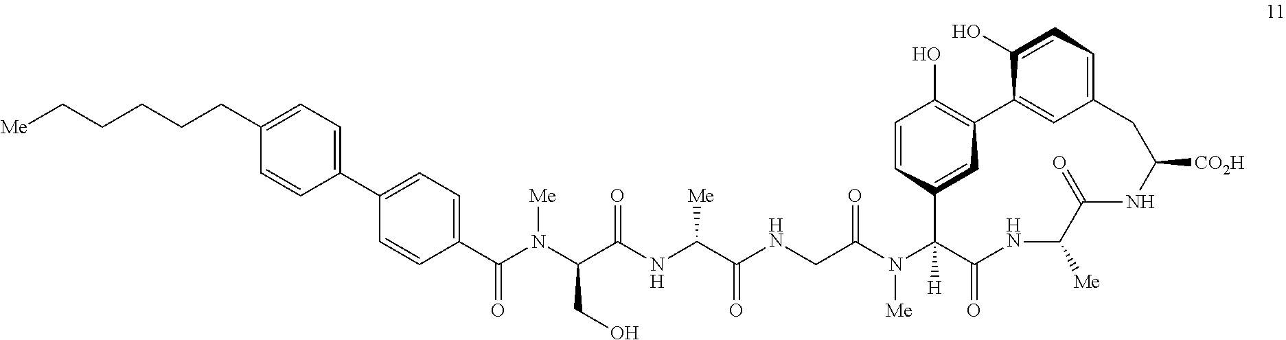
C1(C2=CC=C(CCCCC[Me])C=C2)=CC=C(C(N(C(C(NC(C(NCC(N(C2([H])C(=O)NC([Me])C(=O)NC([CO2H])CC3=CC=C(O)C(=C3)C3=C(O)C=CC2=C3)[Me])=O)=O)[Me])=O)CO)[Me])=O)C=C1
